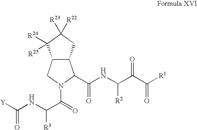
C12C(CN(C(=O)C(NC([Y])=O)[R3])C1C(NC(C(C([R1])=O)=O)[R2])=O)C([R24])([R25])C([R22])([R23])C2
